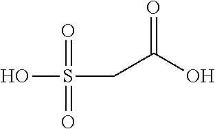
OS(CC(O)=O)(=O)=O
